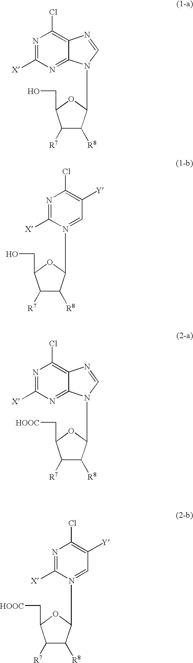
N1=C([X])N=C2C(=C1Cl)N=CN2C1C([R8])C([R7])C(CO)O1.N1=C([X])N=C2C(=C1Cl)N=CN2C1C([R8])C([R7])C(C[HOOC])O1.N1=C([X])N(C2C([R8])C([R7])C(CO)O2)=CC([Y])=C1Cl.N1=C([X])N(C2C([R8])C([R7])C(C[HOOC])O2)=CC([Y])=C1Cl
